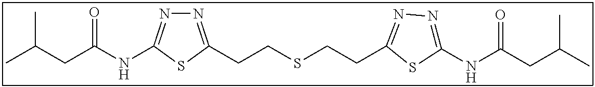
C(C(NC1=NN=C(CCSCCC2=NN=C(NC(CC(C)C)=O)S2)S1)=O)C(C)C
